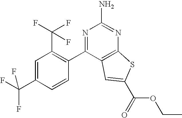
C1=C(C(F)(F)F)C=CC(C2=NC(N)=NC3=C2C=C(C(=O)OCC)S3)=C1C(F)(F)F
